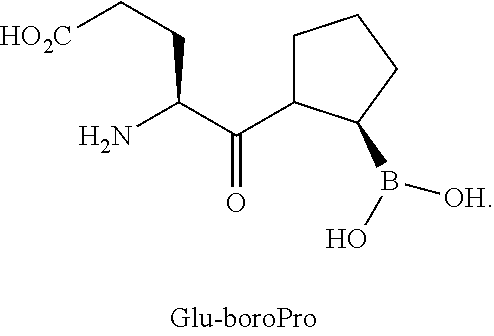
[HO2C]CCC(N)C(=O)C1CCCC1B([OH])O
